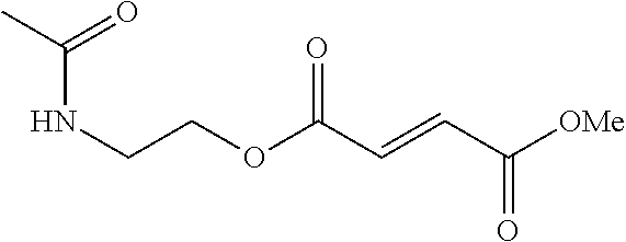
N(CCOC(C=CC([OMe])=O)=O)C(C)=O
